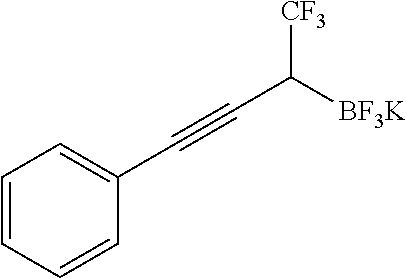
C([BF3K])([CF3])C#CC1=CC=CC=C1
